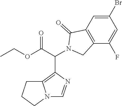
C1(Br)=CC2=C(C(F)=C1)CN(C(C(OCC)=O)C1=C3N(C=N1)CCC3)C2=O
